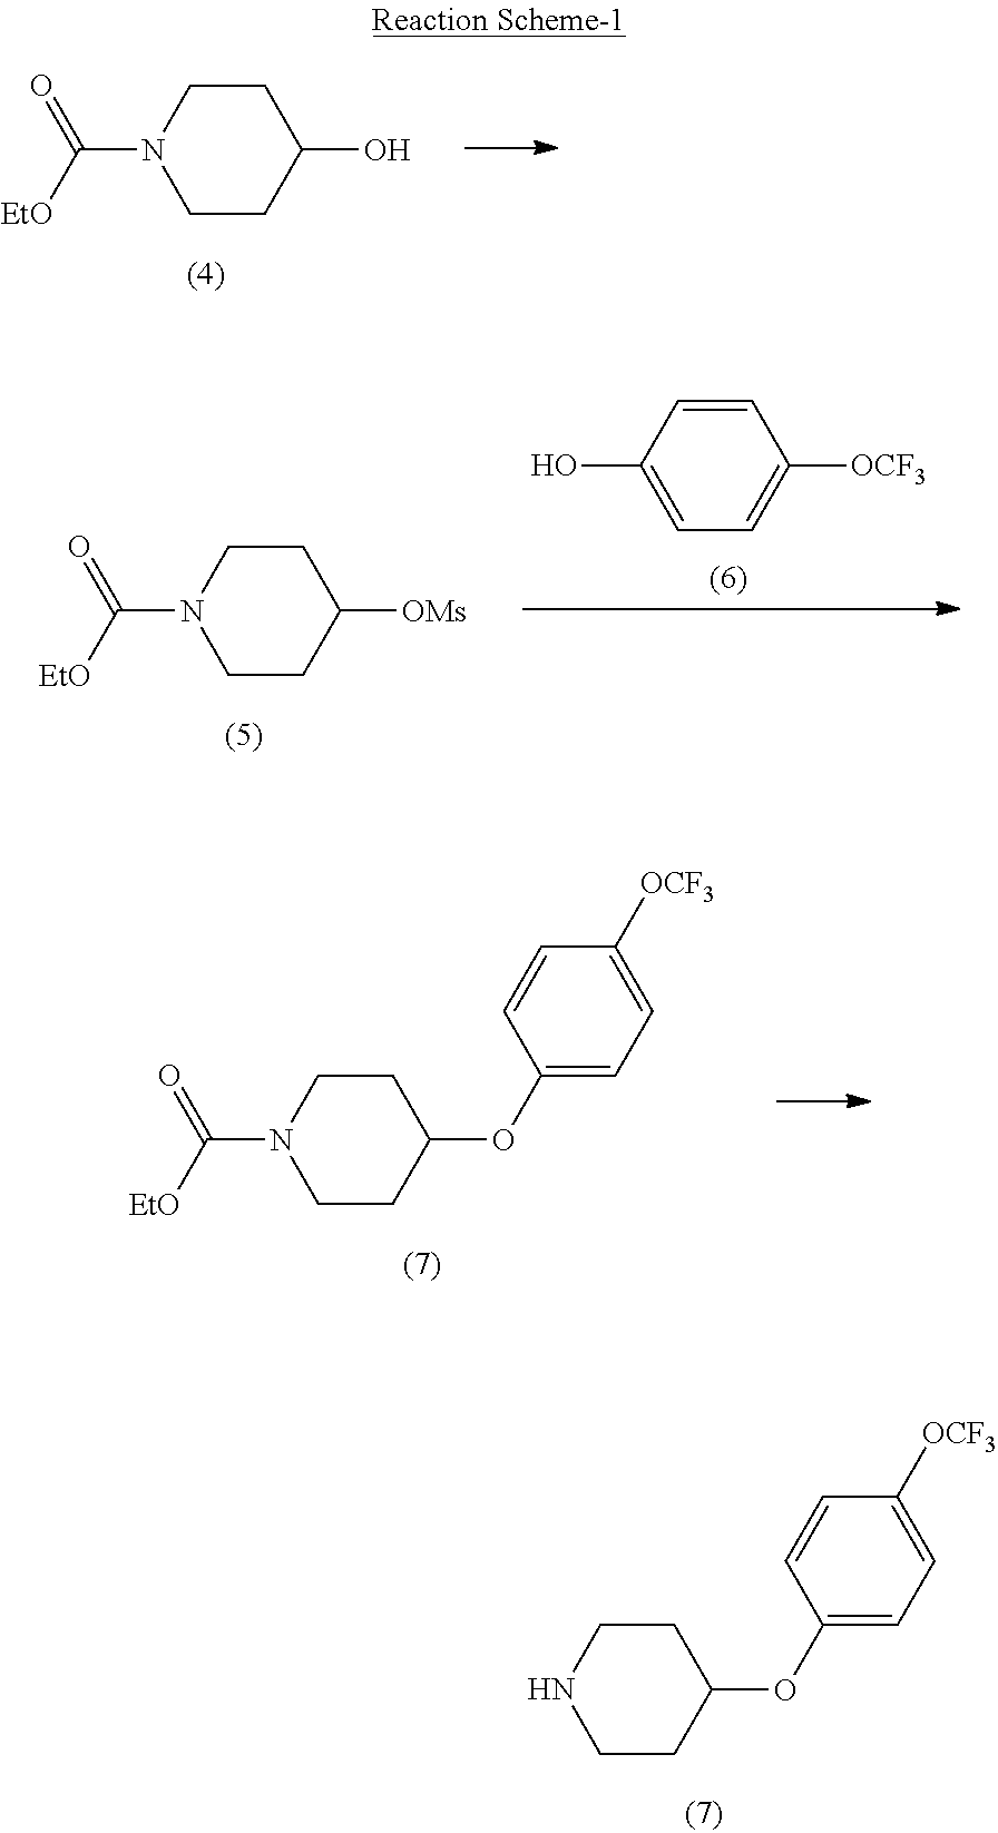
C1CC(O)CCN1C(=O)[EtO].C1=C(O)C=CC([OCF3])=C1.C1CC([OMs])CCN1C(=O)[EtO].C1CC(OC2=CC=C([OCF3])C=C2)CCN1C(=O)[EtO].C1CC(OC2=CC=C([OCF3])C=C2)CCN1
